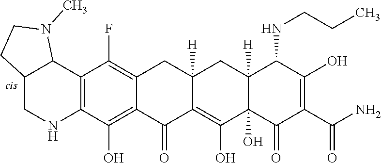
C12=C(O)C3=C(C(F)=C1CC1([H])C(=C(O)C4(O)C([H])(C1)C(NCCC)C(O)=C(C(N)=O)C4=O)C2=O)C1C(CN3)CCN1C
